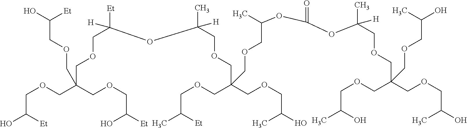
C(OCC([Et])O)C(COCC(O)[Et])(COCC(O)[Et])COCC([Et])([H])OC(COCC(COCC(O)C)(COCC(C)[Et])COCC(C)OC(OC(COCC(COCC(O)C)(COCC(C)O)COCC(O)C)(C)[H])=O)(C)[H]
